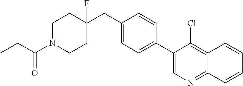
C1(C2=CC=C(CC3(F)CCN(C(CC)=O)CC3)C=C2)=CN=C2C(=C1Cl)C=CC=C2
